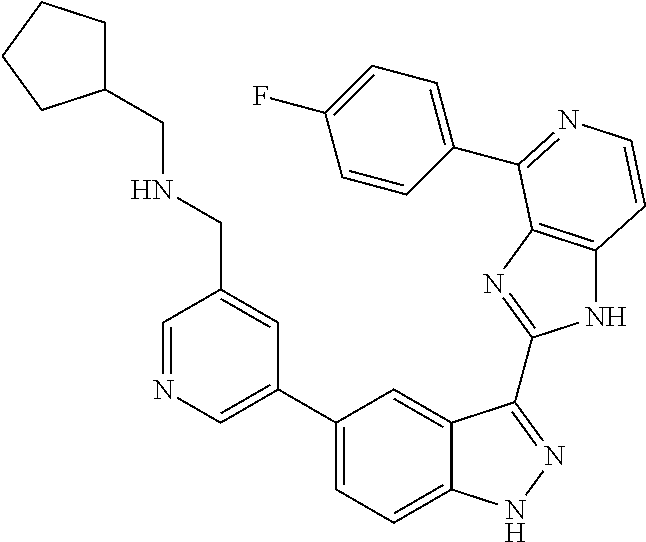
C1(C2=CN=CC(CNCC3CCCC3)=C2)=CC=C2C(=C1)C(C1=NC3=C(N1)C=CN=C3C1=CC=C(F)C=C1)=NN2
